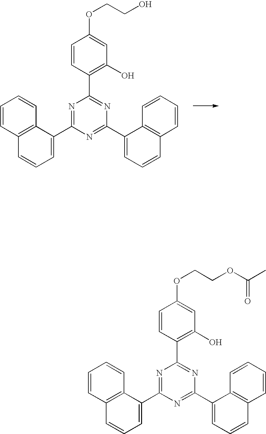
C1=CC2=C(C=C1)C(C1=NC(C3=C(O)C=C(OCCOC(C)=O)C=C3)=NC(C3=CC=CC4=C3C=CC=C4)=N1)=CC=C2.C1=CC2=C(C=C1)C(C1=NC(C3=C(O)C=C(OCCO)C=C3)=NC(C3=CC=CC4=C3C=CC=C4)=N1)=CC=C2
